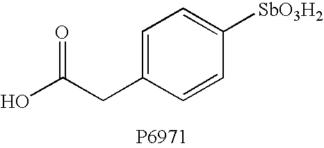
C1=C(CC(O)=O)C=CC([SbO3H2])=C1
